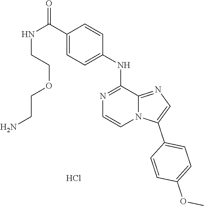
N(CCOCCN)C(C1=CC=C(NC2=NC=CN3C2=NC=C3C2=CC=C(OC)C=C2)C=C1)=O.Cl
